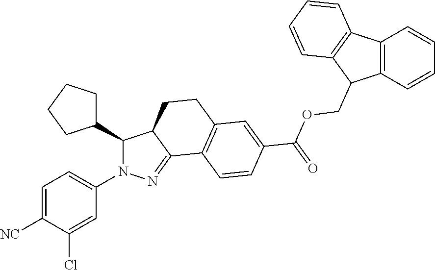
C1=C([NC])C(Cl)=CC(N2C(C3CCCC3)C3C(=N2)C2=C(CC3)C=C(C(=O)OCC3C4=C(C=CC=C4)C4=C3C=CC=C4)C=C2)=C1
